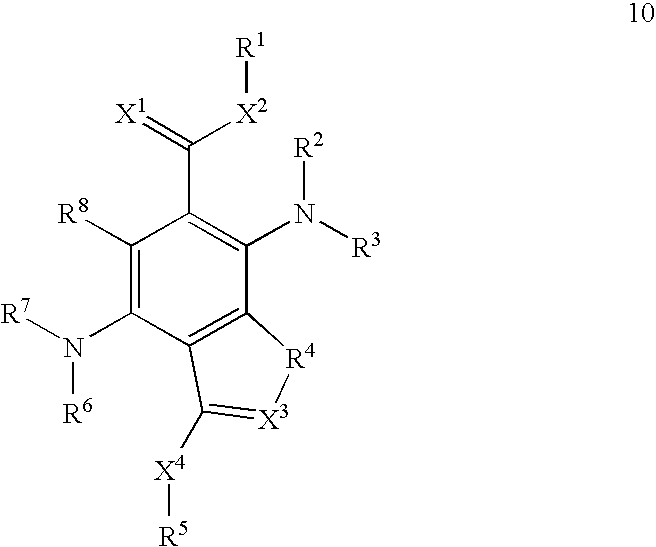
N([R6])(C1=C([R8])C(C(=[X1])[X2][R1])=C(N([R3])[R2])C2=C1C([X4][R5])=[X3][R4]2)[R7]
